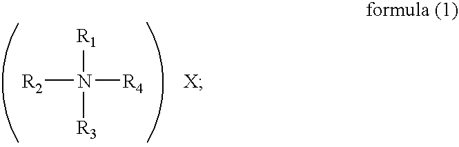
[R1]N([R2])([R4])[R3].[X]
